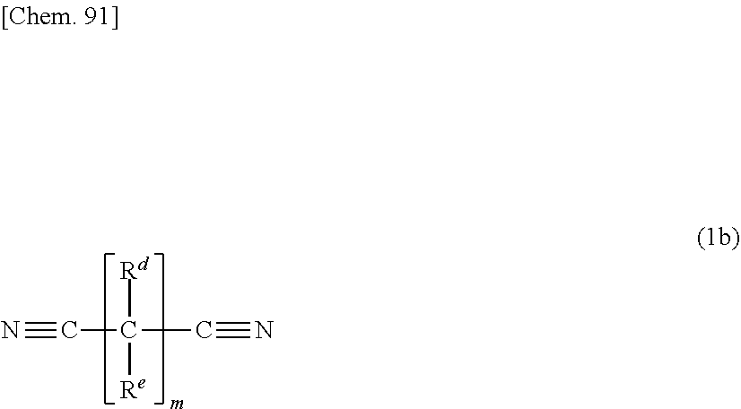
N#CC([Rd])([Re])C#N
